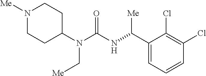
N1([Me])CCC(N(C(NC(C2=CC=CC(Cl)=C2Cl)[Me])=O)C[Me])CC1
